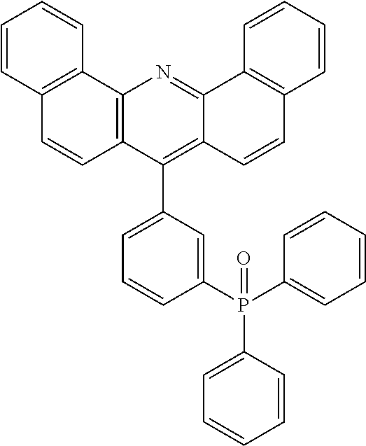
C1=C(C2=C3C(=NC4=C2C=CC2=C4C=CC=C2)C2=C(C=C3)C=CC=C2)C=C(P(C2=CC=CC=C2)(C2=CC=CC=C2)=O)C=C1
